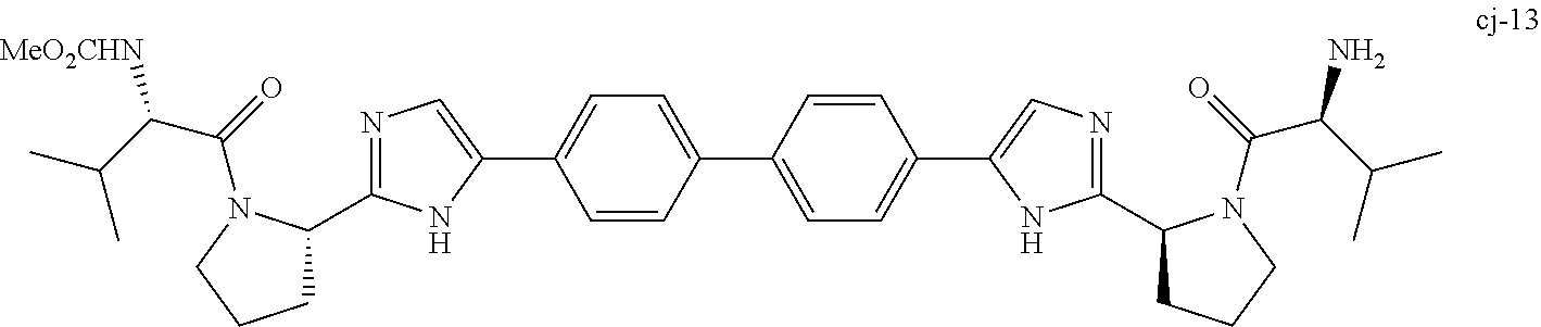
C1C(C2=NC=C(C3=CC=C(C4=CC=C(C5=CN=C(C6CCCN6C(C(N)C(C)C)=O)N5)C=C4)C=C3)N2)N(C(C([MeO2CHN])C(C)C)=O)CC1
